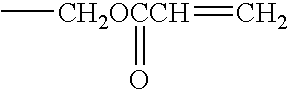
C[CH2OCCH](=O)=C
